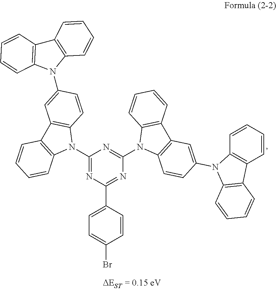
C1=CC(C2=NC(N3C4=C(C5=C3C=CC=C5)C=C(N3C5=C(C6=C3C=CC=C6)C=CC=C5)C=C4)=NC(N3C4=C(C5=C3C=CC=C5)C=C(N3C5=C(C6=C3C=CC=C6)C=CC=C5)C=C4)=N2)=CC=C1Br
